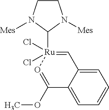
C12=CC=CC=C1C=[Ru](C1N([Mes])CCN1[Mes])(Cl)(Cl)O=C2OC
